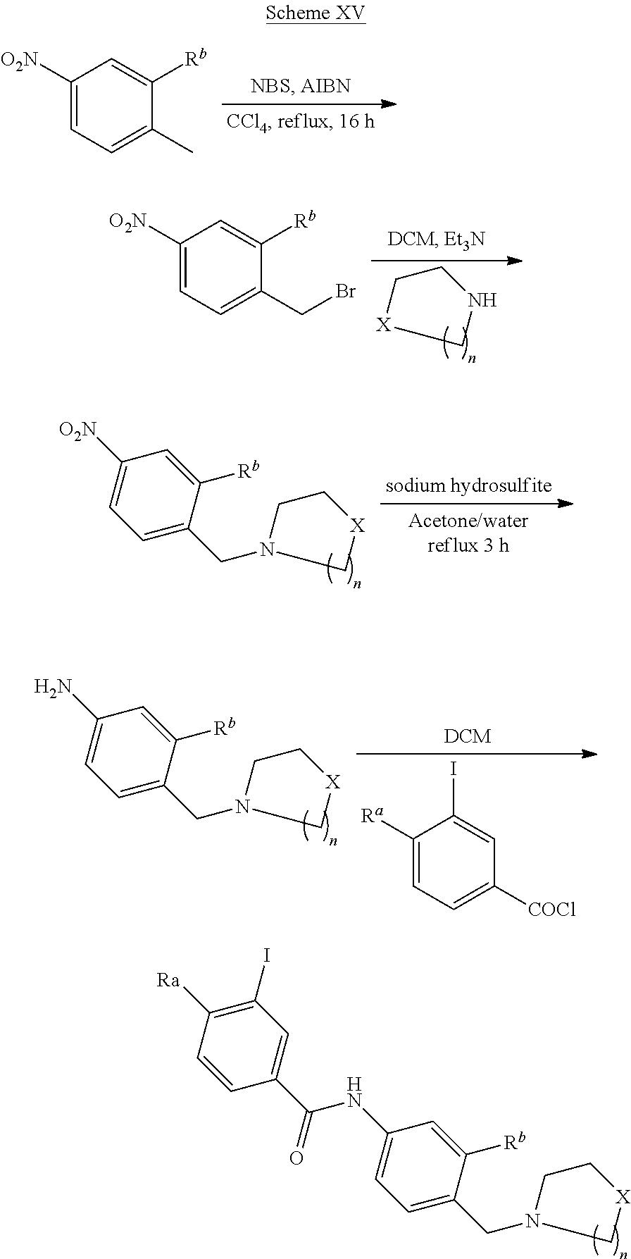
C1(NC(C2=CC(I)=C([Ra])C=C2)=O)=CC=C(CN2C[X]CC2)C([Rb])=C1.C1([O2N])=CC=C(C)C([Rb])=C1.C1[X]CNC1.C1([O2N])=CC=C(CBr)C([Rb])=C1.C1([O2N])=CC=C(CN2C[X]CC2)C([Rb])=C1.C1(N)=CC=C(CN2C[X]CC2)C([Rb])=C1.C1([Ra])=CC=C([COCl])C=C1I
